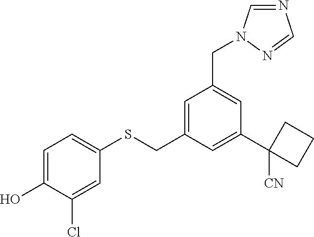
C1=C(O)C(Cl)=CC(SCC2=CC(CN3C=NC=N3)=CC(C3([CN])CCC3)=C2)=C1
